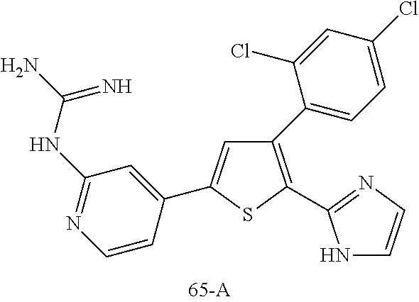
C1=CC(C2=CC(C3=CC=C(Cl)C=C3Cl)=C(C3=NC=CN3)S2)=CC(NC(N)=N)=N1
